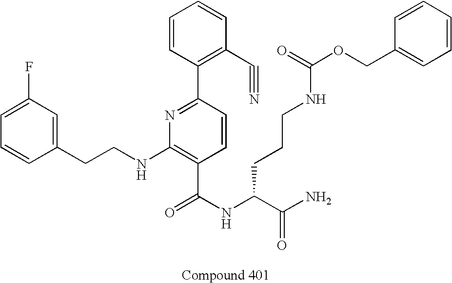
C1=CC(CCNC2=C(C(NC(C(N)=O)CCCNC(OCC3=CC=CC=C3)=O)=O)C=CC(C3=C(C#N)C=CC=C3)=N2)=CC(F)=C1
